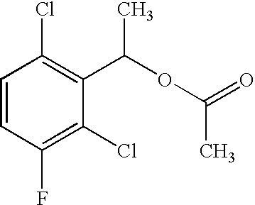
C1=CC(F)=C(Cl)C(C(OC(=O)C)C)=C1Cl
